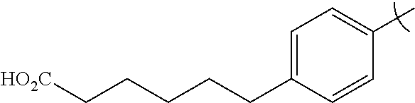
C1=C(CCCCC[HO2C])C=CC(C)=C1
